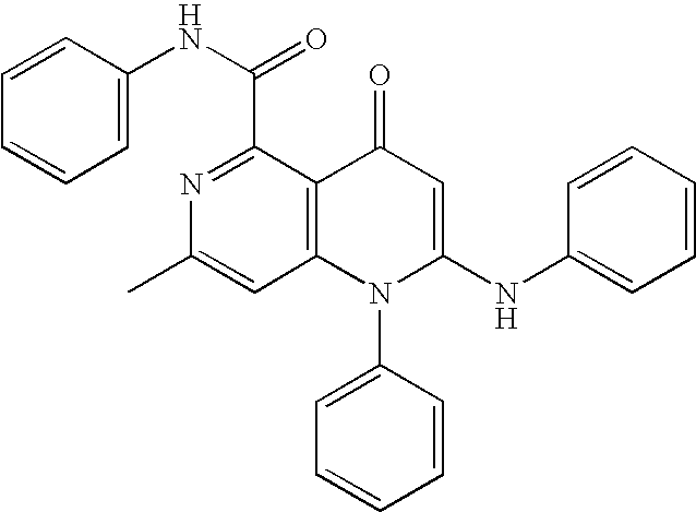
N1=C(C(NC2=CC=CC=C2)=O)C2=C(C=C1C)N(C1=CC=CC=C1)C(NC1=CC=CC=C1)=CC2=O
